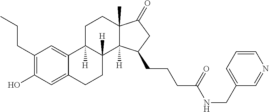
C1(CCC)=C(O)C=C2C(=C1)C1([H])C([H])(CC2)C2([H])C(C)(CC1)C(=O)CC2CCCC(=O)NCC1=CC=CN=C1
